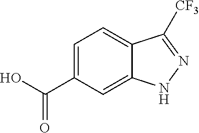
C1=C(C(O)=O)C=C2C(=C1)C([CF3])=NN2
